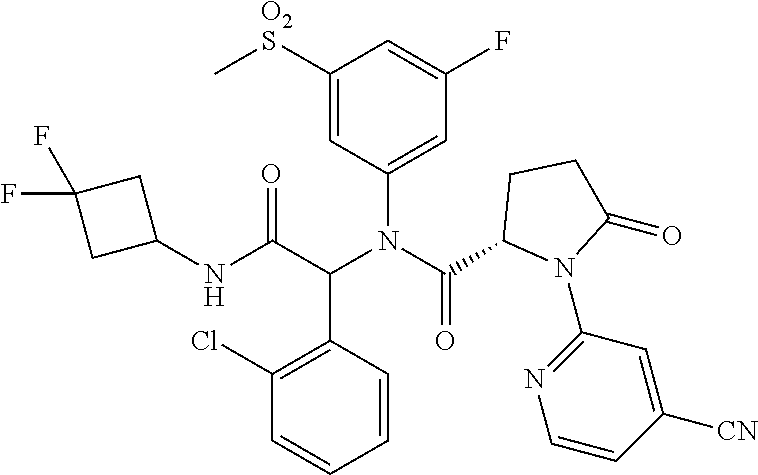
N(C(C(N(C(=O)C1N(C2=NC=CC([CN])=C2)C(=O)CC1)C1=CC(F)=CC([O2S]C)=C1)C1=C(Cl)C=CC=C1)=O)C1CC(F)(F)C1
